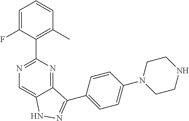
C1=C(F)C(C2=NC=C3C(=N2)C(C2=CC=C(N4CCNCC4)C=C2)=NN3)=C(C)C=C1
